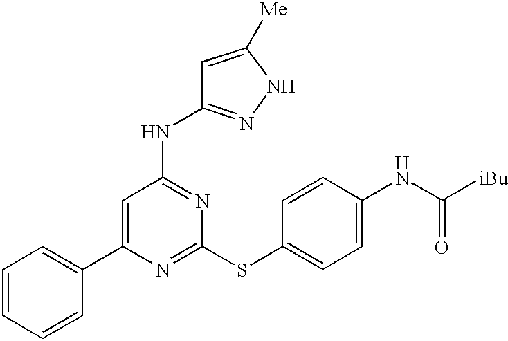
C1(C2=CC=CC=C2)=CC(NC2=NNC([Me])=C2)=NC(SC2=CC=C(NC(=O)[iBu])C=C2)=N1
